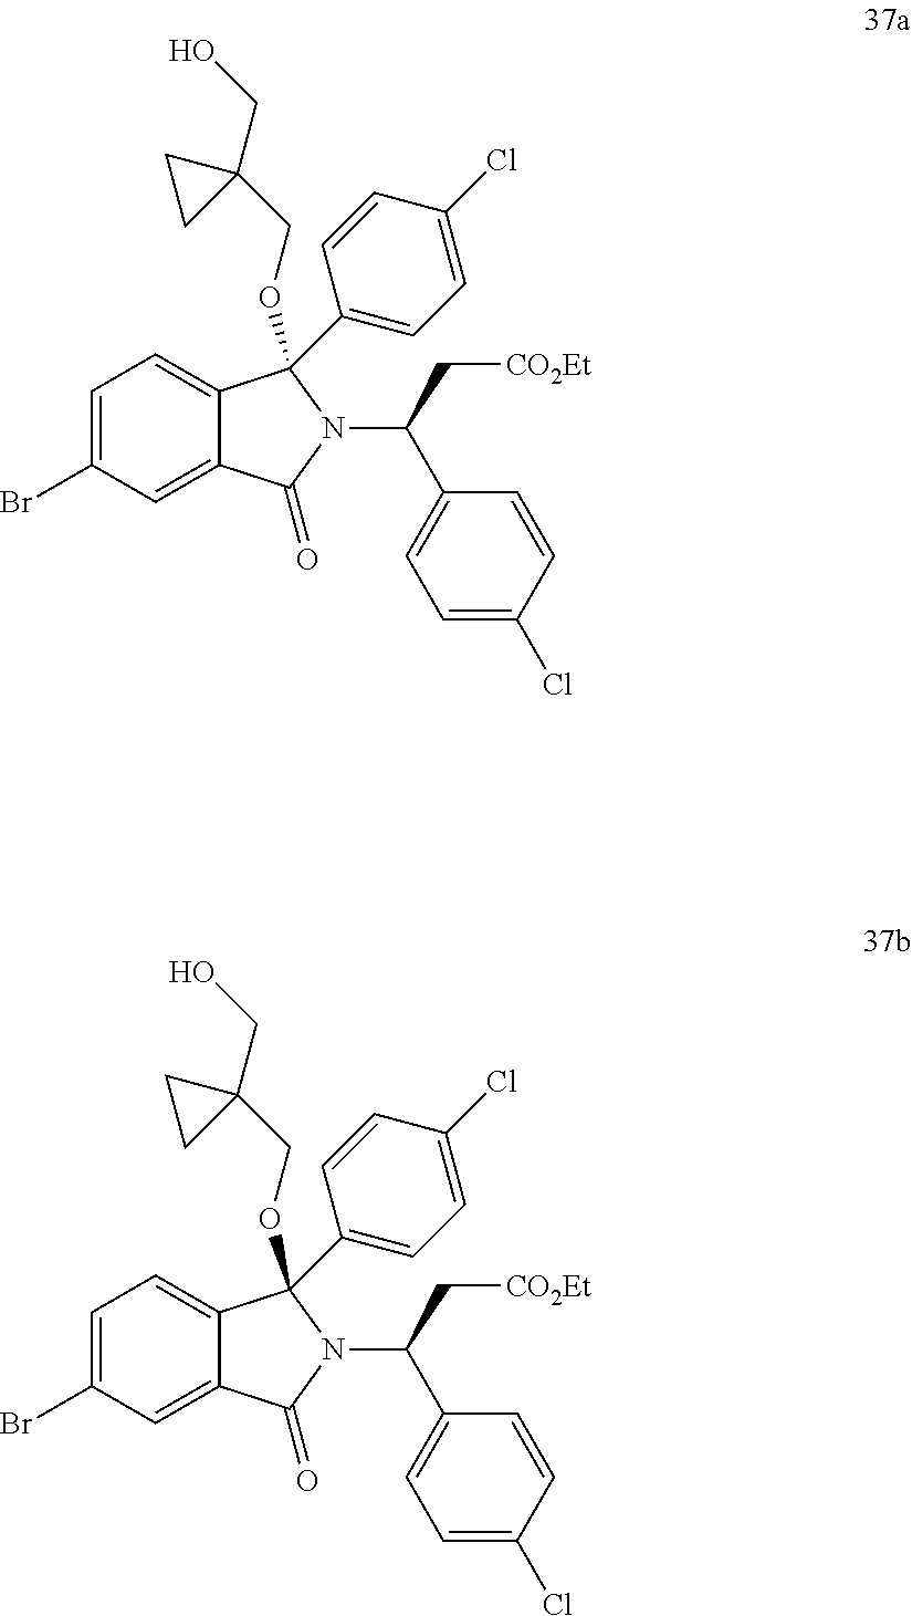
C1=C(Br)C=C2C(=C1)C(C1=CC=C(Cl)C=C1)(OCC1(CO)CC1)N(C(C1=CC=C(Cl)C=C1)C[CO2Et])C2=O.C1=C(Br)C=C2C(=C1)C(C1=CC=C(Cl)C=C1)(OCC1(CO)CC1)N(C(C1=CC=C(Cl)C=C1)C[CO2Et])C2=O
